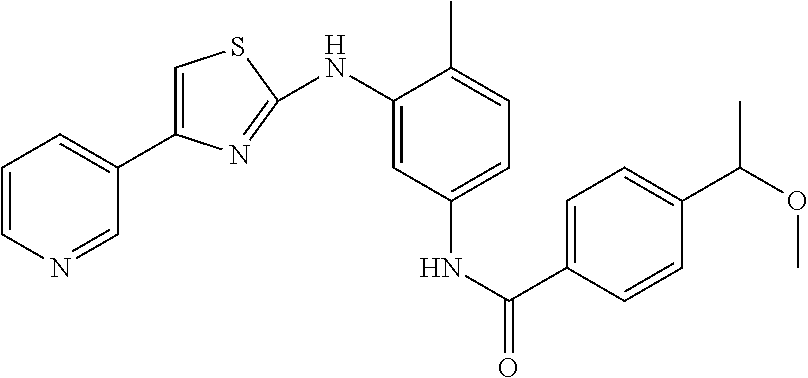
C1=CN=CC(C2=CSC(NC3=CC(NC(C4=CC=C(C(OC)C)C=C4)=O)=CC=C3C)=N2)=C1
